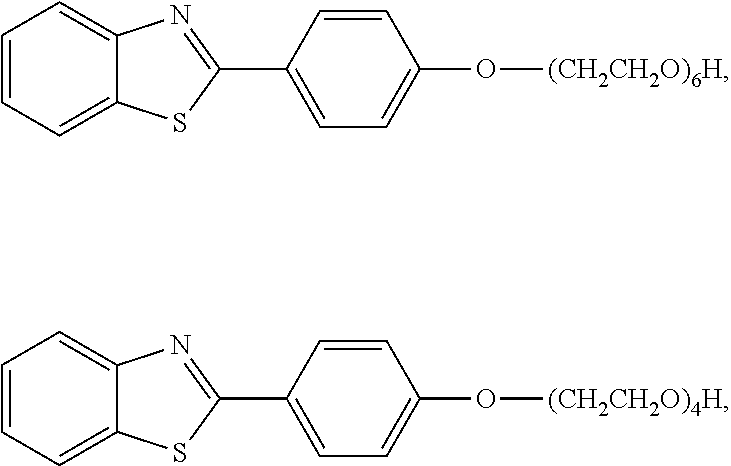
C1=CC=C2C(=C1)N=C(C1=CC=C(O[(CH2CH2O)6H])C=C1)S2.C1=CC=C2C(=C1)N=C(C1=CC=C(O[(CH2CH2O)4H])C=C1)S2
